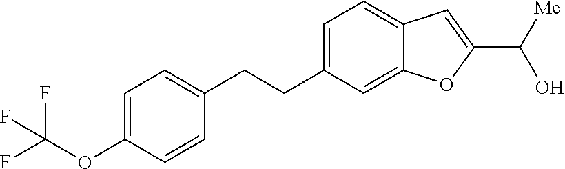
C1=C(CCC2=CC=C(OC(F)(F)F)C=C2)C=C2C(=C1)C=C(C(O)[Me])O2
